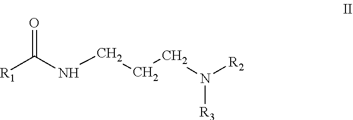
[R1]C(NCCCN([R3])[R2])=O
